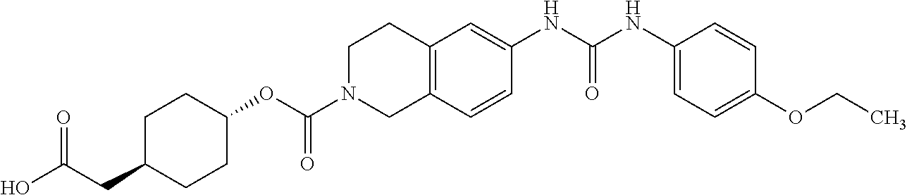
C1C(CC(O)=O)CCC(OC(N2CC3=C(CC2)C=C(NC(NC2=CC=C(OCC)C=C2)=O)C=C3)=O)C1
